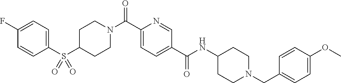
N(C(C1=CC=C(C(=O)N2CCC(S(C3=CC=C(F)C=C3)(=O)=O)CC2)N=C1)=O)C1CCN(CC2=CC=C(OC)C=C2)CC1
